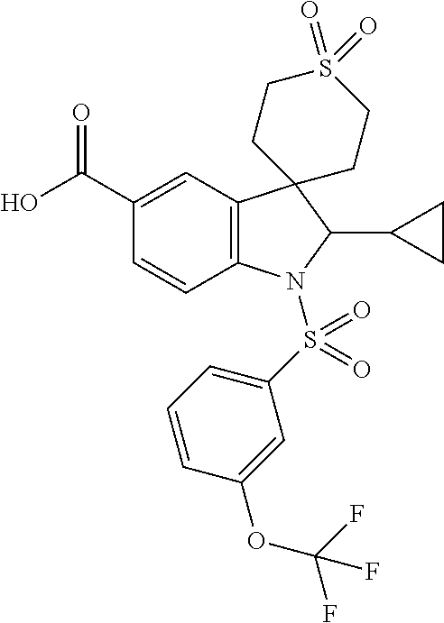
C12=C(C=C(C(O)=O)C=C1)C1(C(C3CC3)N2S(C2=CC=CC(OC(F)(F)F)=C2)(=O)=O)CCS(=O)(=O)CC1
